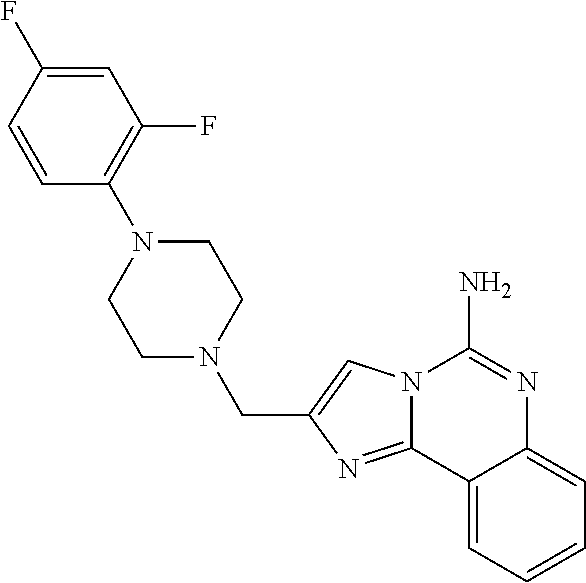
C1=C(F)C=CC(N2CCN(CC3=CN4C(=N3)C3=CC=CC=C3N=C4N)CC2)=C1F
